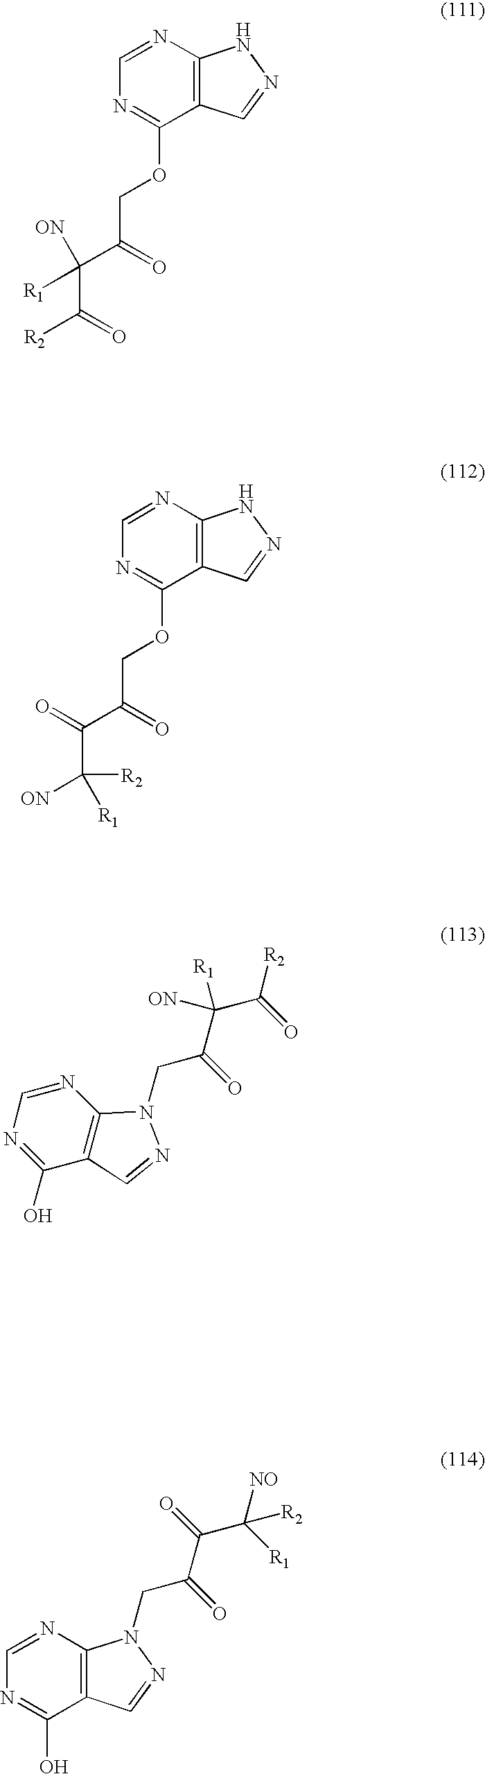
C12=C(N=CN=C1OCC(C(C([R2])=O)([ON])[R1])=O)NN=C2.C12=C(N=CN=C1OCC(C(C([ON])([R2])[R1])=O)=O)NN=C2.C12=C(N=CN=C1O)N(CC(C(C([R2])=O)([R1])[ON])=O)N=C2.C12=C(N=CN=C1O)N(CC(C(C([NO])([R1])[R2])=O)=O)N=C2
